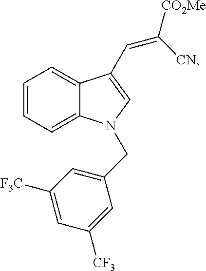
C1=CC=C2C(=C1)C(C=C([CO2Me])[CN])=CN2CC1=CC([F3C])=CC([CF3])=C1
